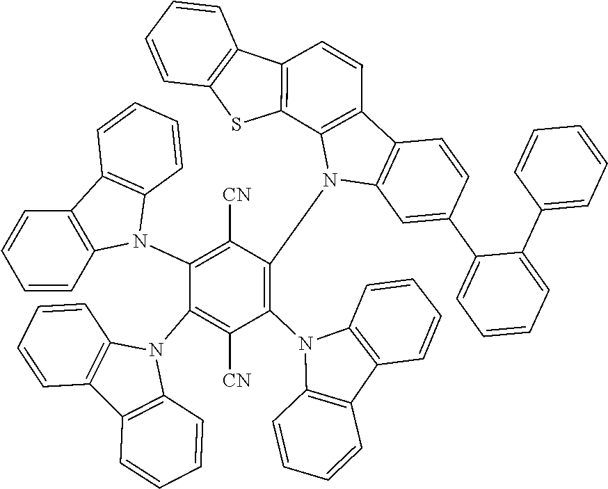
C1(N2C3=C(C=CC=C3)C3=C2C=CC=C3)=C([CN])C(N2C3=C(C4=C2C=C(C2=CC=CC=C2C2=CC=CC=C2)C=C4)C=CC2=C3SC3=C2C=CC=C3)=C(N2C3=C(C=CC=C3)C3=C2C=CC=C3)C([CN])=C1N1C2=C(C3=C1C=CC=C3)C=CC=C2
